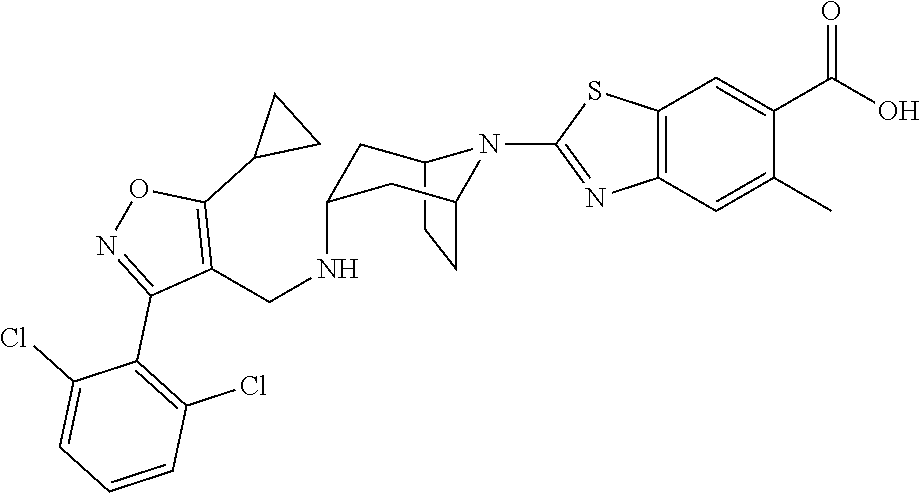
C12CCC(CC(NCC3=C(C4CC4)ON=C3C3=C(Cl)C=CC=C3Cl)C1)N2C1=NC2=C(C=C(C(O)=O)C(C)=C2)S1
